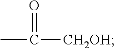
CC([CH2OH])=O
